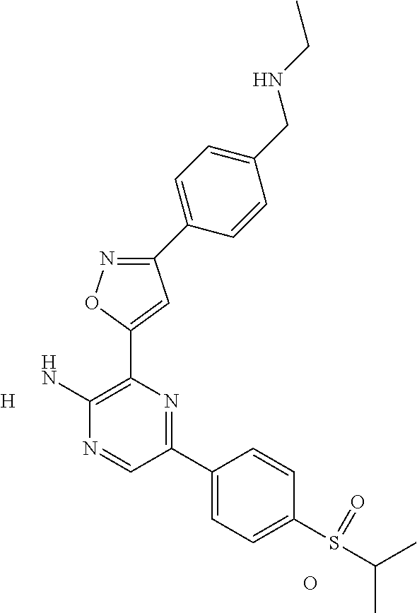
C1(C2=CC=C(CNCC)C=C2)=NOC(C2=C(N)N=CC(C3=CC=C(S(C(C)C)=O)C=C3)=N2)=C1.[H].O
